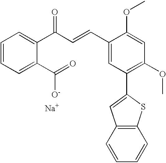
C1=CC=C(C(=O)[O-])C(C(=O)C=CC2=CC(C3=CC4=C(S3)C=CC=C4)=C(OC)C=C2OC)=C1.[Na]
